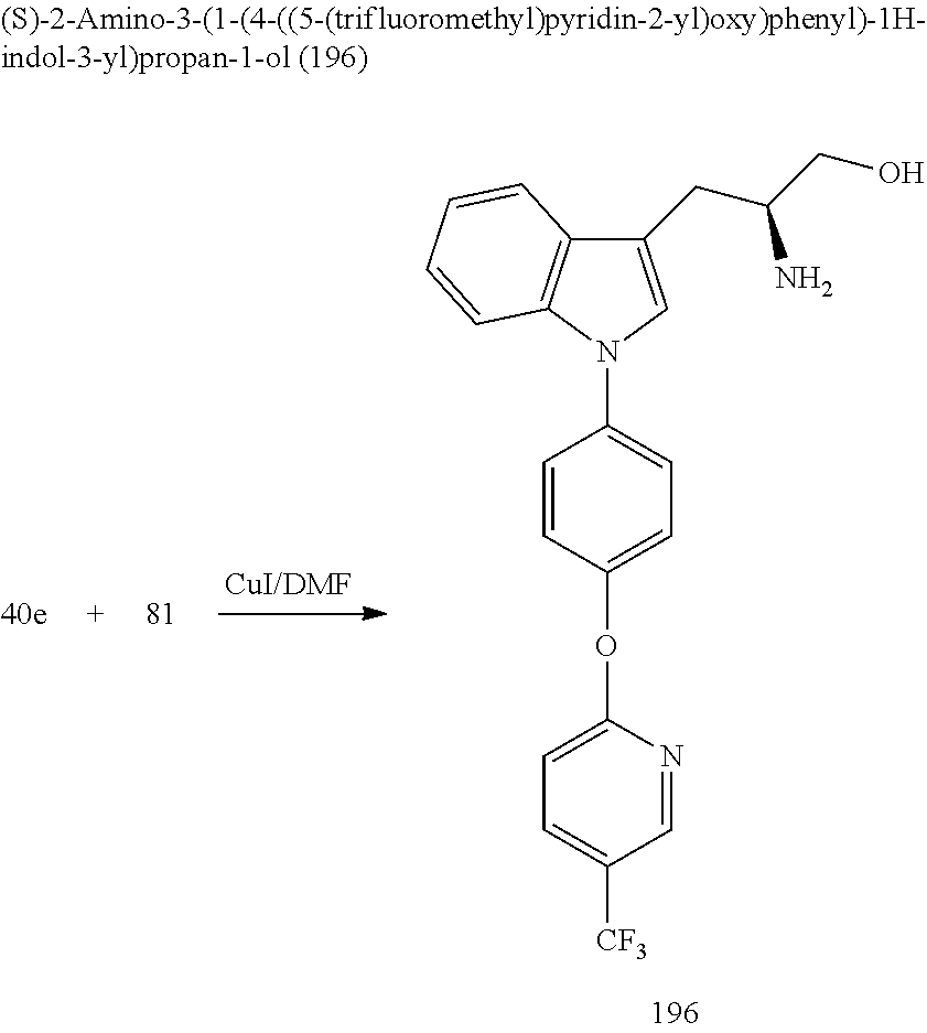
N1=CC([CF3])=CC=C1OC1=CC=C(N2C3=C(C(CC(CO)N)=C2)C=CC=C3)C=C1
